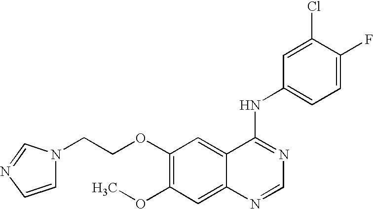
C(COC1=C(OC)C=C2C(=C1)C(NC1=CC=C(F)C(Cl)=C1)=NC=N2)N1C=CN=C1
